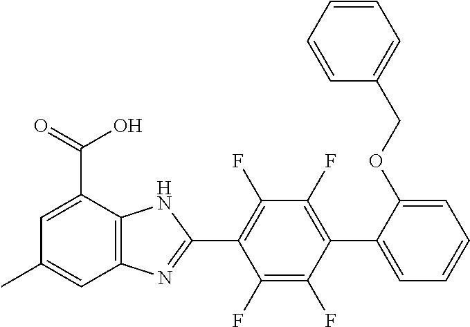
C1(F)=C(F)C(C2=CC=CC=C2OCC2=CC=CC=C2)=C(F)C(F)=C1C1=NC2=C(N1)C(C(=O)O)=CC(C)=C2
